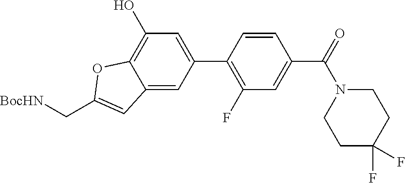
C12=CC(C3=C(F)C=C(C(N4CCC(F)(F)CC4)=O)C=C3)=CC(O)=C1OC(C[BocHN])=C2
